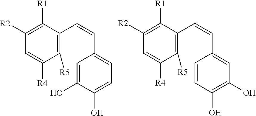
C1([R2])=C([R1])C(C=CC2=CC=C(O)C(O)=C2)=C([R5])C([R4])=C1.C1([R2])=C([R1])C(C=CC2=CC(O)=C(O)C=C2)=C([R5])C([R4])=C1
